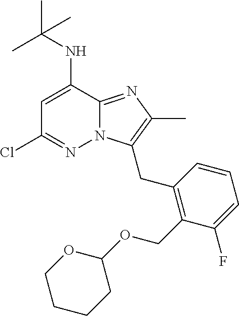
C1=C(NC(C)(C)C)C2=NC(C)=C(CC3=C(COC4OCCCC4)C(F)=CC=C3)N2N=C1Cl
